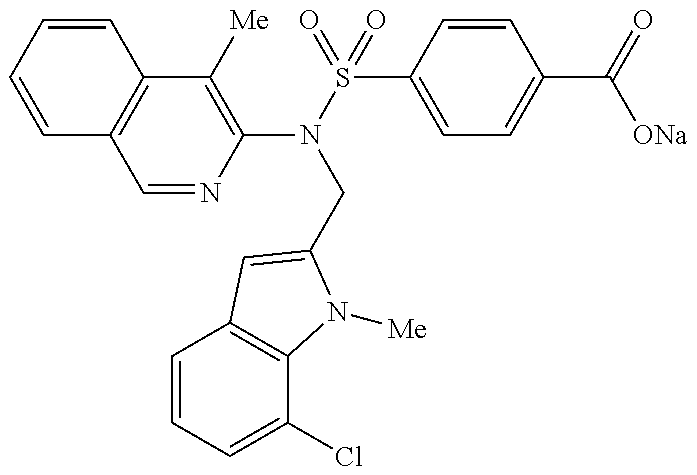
C1(N(S(=O)(C2=CC=C(C(=O)[ONa])C=C2)=O)CC2=CC3=C(C(Cl)=CC=C3)N2[Me])=C([Me])C2=C(C=N1)C=CC=C2
